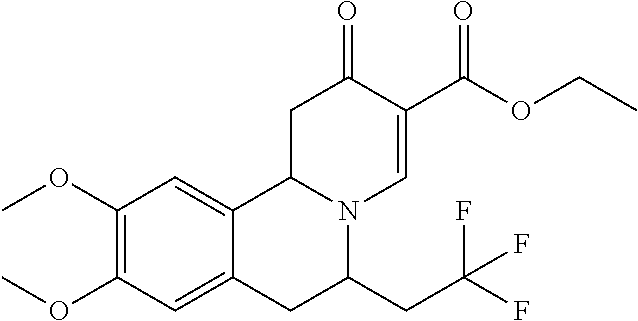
COC1=C(OC)C=C2C(=C1)CC(CC(F)(F)F)N1C2CC(=O)C(C(OCC)=O)=C1
